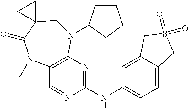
C12=CC=C(NC3=NC4=C(C=N3)N(C)C(=O)C3(CN4C4CCCC4)CC3)C=C1CS(=O)(=O)C2
